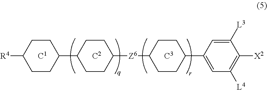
[R4]C1CCC(C2CCC([Z6]C3CCC(C4=CC([L4])=C([X2])C([L3])=C4)CC3)CC2)CC1.[C2].[C1].[C3]
